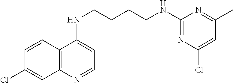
C1=CC2=C(C=C1Cl)N=CC=C2NCCCCNC1=NC(Cl)=CC(C)=N1
